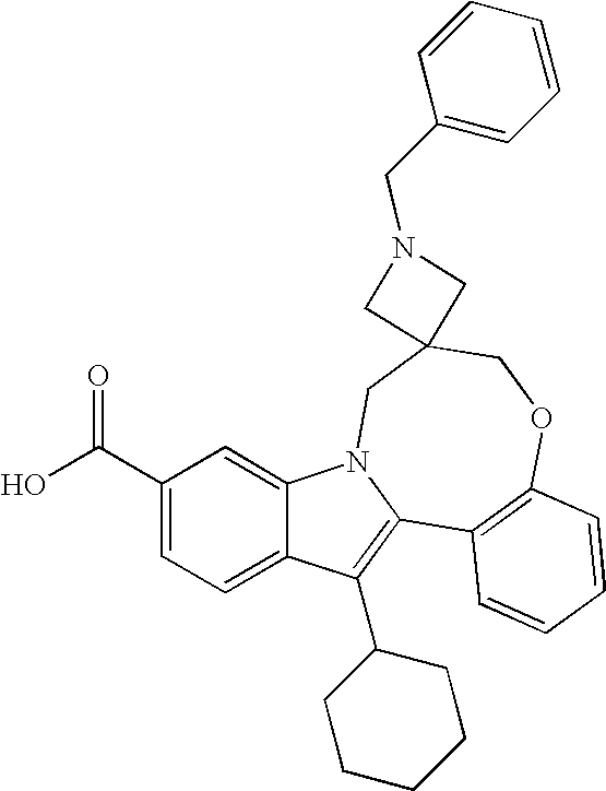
C1(C(O)=O)=CC=C2C(=C1)N1C(=C2C2CCCCC2)C2=C(OCC3(C1)CN(CC1=CC=CC=C1)C3)C=CC=C2
